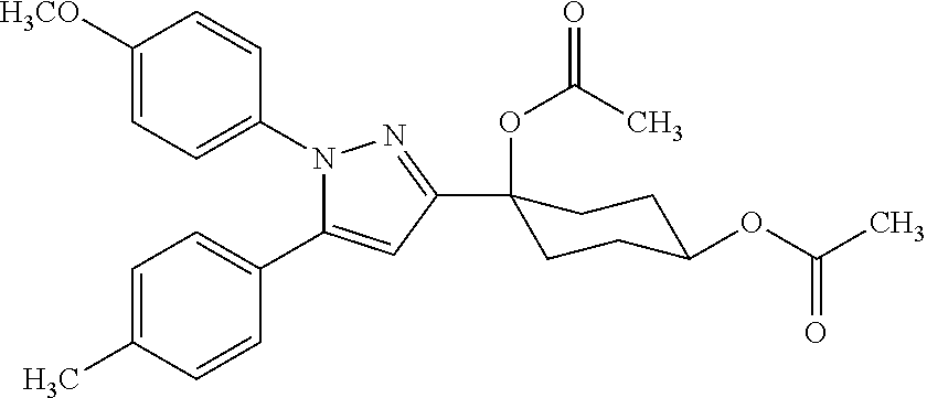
C1=C([H3CO])C=CC(N2C(C3=CC=C(C)C=C3)=CC(C3(OC(=O)C)CCC(OC(C)=O)CC3)=N2)=C1
